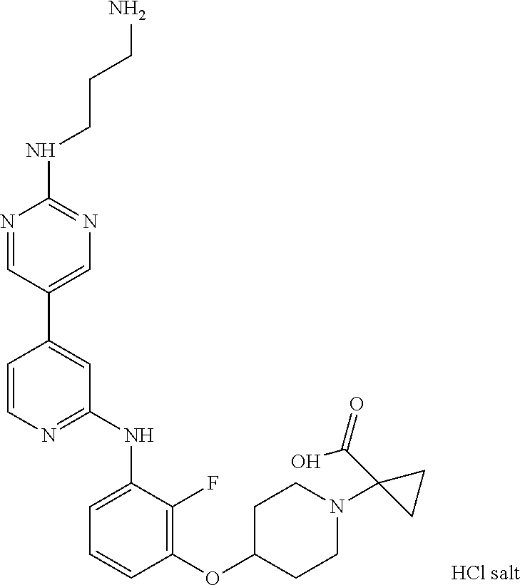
C1(OC2CCN(C3(C(=O)O)CC3)CC2)=C(F)C(NC2=NC=CC(C3=CN=C(NCCCN)N=C3)=C2)=CC=C1
